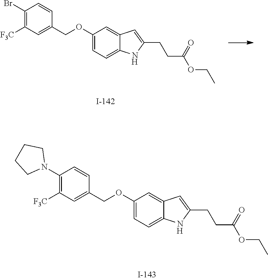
C1(OCC2=CC([F3C])=C(Br)C=C2)=CC=C2C(=C1)C=C(CCC(OCC)=O)N2.[H].C1(OCC2=CC([F3C])=C(N3CCCC3)C=C2)=CC=C2C(=C1)C=C(CCC(OCC)=O)N2.[H]
